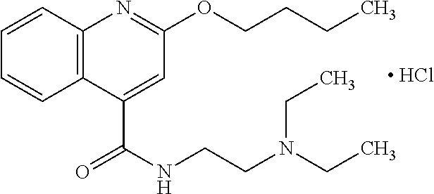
C1=CC2=C(C=C1)C(C(=O)NCCN(CC)CC)=CC(OCCCC)=N2.[ HCl]
